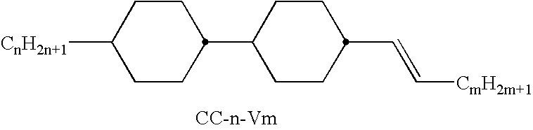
C1([CnH2n+1])CCC(C2CCC(C=C[CmH2m+1])CC2)CC1
